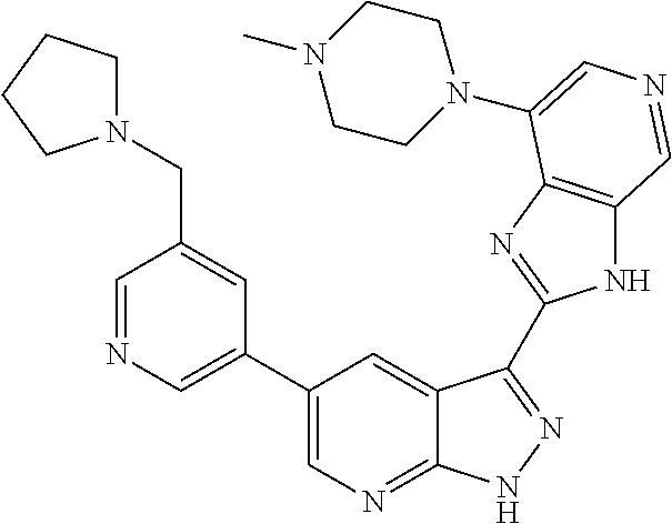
C1(C2=CN=CC(CN3CCCC3)=C2)=CN=C2C(=C1)C(C1=NC3=C(N1)C=NC=C3N1CCN(C)CC1)=NN2
